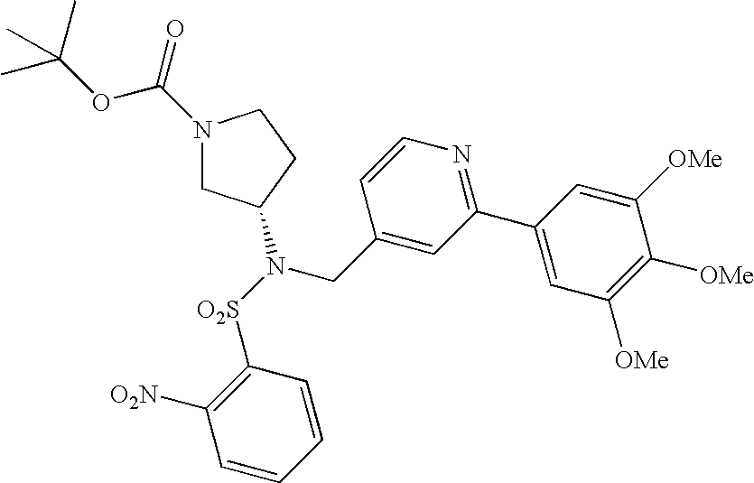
N1(C(=O)OC(C)(C)C)CC(N([O2S]C2=C([O2N])C=CC=C2)CC2=CC(C3=CC([OMe])=C([OMe])C([OMe])=C3)=NC=C2)CC1
